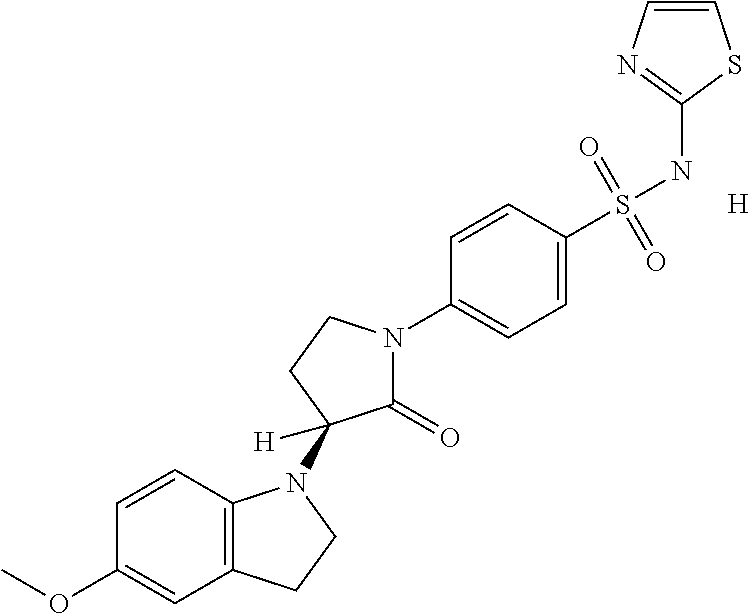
C1=CC2=C(C=C1OC)CCN2C1([H])C(=O)N(C2=CC=C(S(NC3=NC=CS3)(=O)=O)C=C2)CC1.[H]
